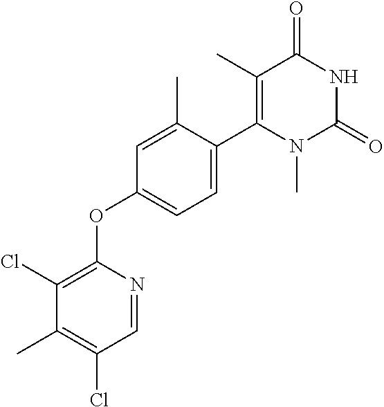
C1(C)=C(C2=CC=C(OC3=C(Cl)C(C)=C(Cl)C=N3)C=C2C)N(C)C(=O)NC1=O
